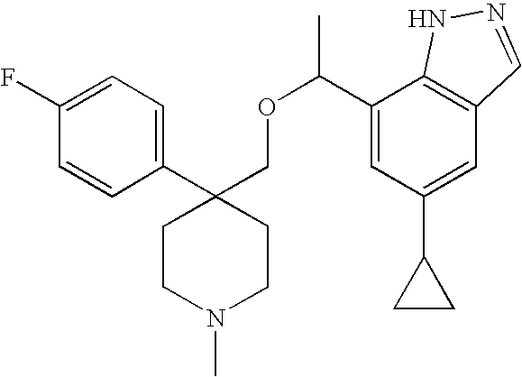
C1(C2(COC(C3=CC(C4CC4)=CC4=C3NN=C4)C)CCN(C)CC2)=CC=C(F)C=C1
